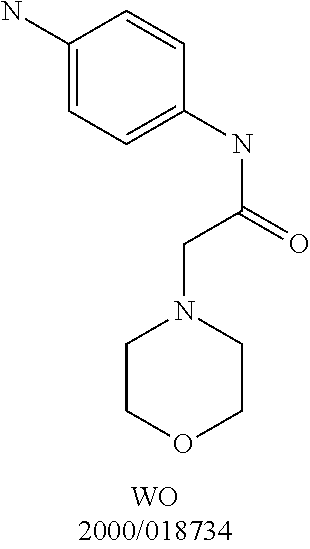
C1(N)=CC=C(NC(=O)CN2CCOCC2)C=C1
